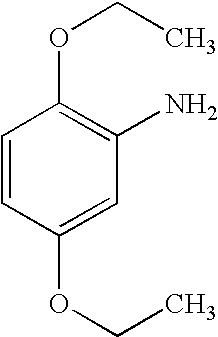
C1=CC(OCC)=CC(N)=C1OCC
